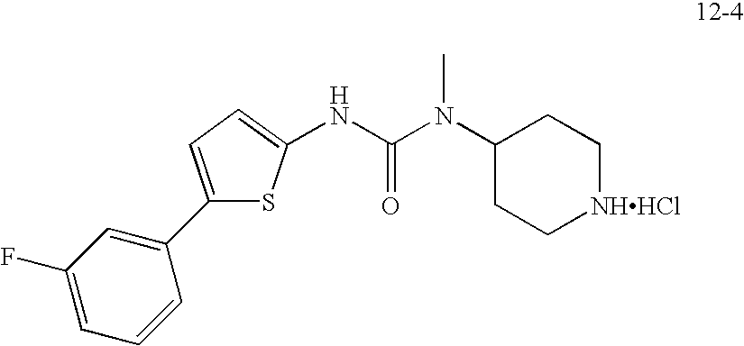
N(C(N(C)C1CC[NHHCl]CC1)=O)C1=CC=C(C2=CC(F)=CC=C2)S1
